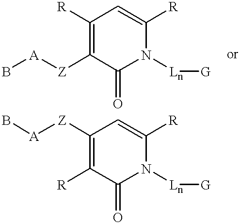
C1([R])=C([Z][A]B)C(=O)N([Ln][G])C([R])=C1.C1([Z][A]B)=C([R])C(=O)N([Ln][G])C([R])=C1
